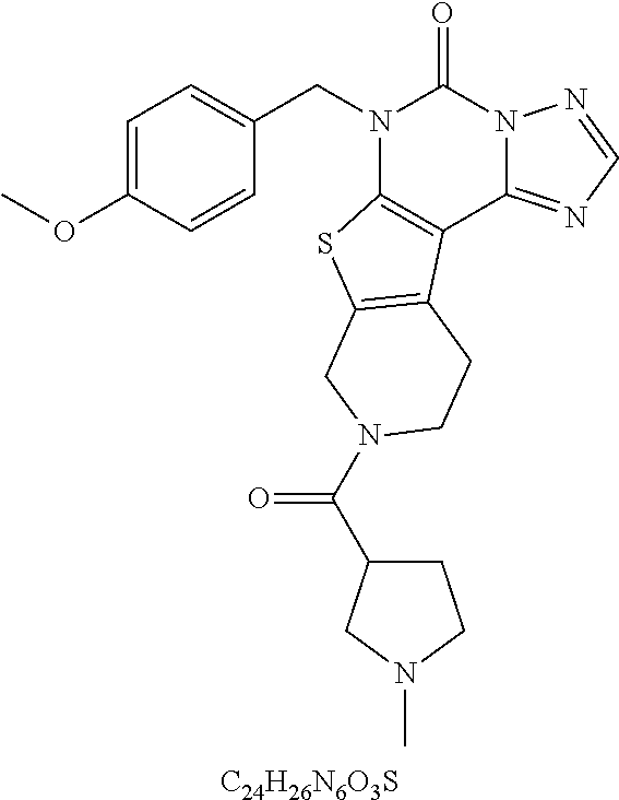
[C24H26N6O3S].C1=C(OC)C=CC(CN2C3=C(C4=NC=NN4C2=O)C2=C(S3)CN(C(C3CCN(C)C3)=O)CC2)=C1
